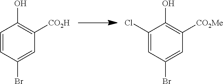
C1=CC(Br)=CC([CO2H])=C1O.C1(Cl)=CC(Br)=CC([CO2Me])=C1O
